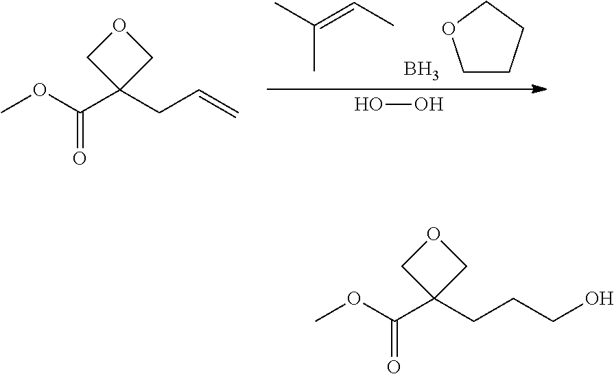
CC(=CC)C.C1CCCO1.B.OO.O(C(C1(CC=C)COC1)=O)C.O(C(C1(CCCO)COC1)=O)C
